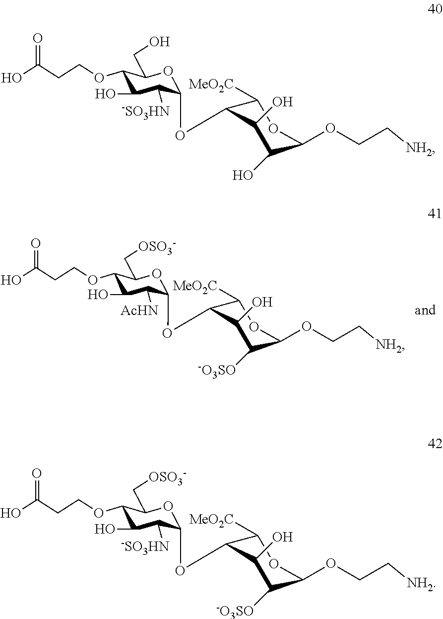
C1(OCCC(O)=O)C(O)C([AcHN])C(OC2C([MeO2C])OC(OCC[NH2])C([-O3SO])C2O)OC1C[OSO3-].C1(OCCC(O)=O)C(O)C([-SO3HN])C(OC2C([MeO2C])OC(OCC[NH2])C(O)C2O)OC1CO.C1(OCCC(O)=O)C(O)C([-SO3HN])C(OC2C([MeO2C])OC(OCC[NH2])C([-O3SO])C2O)OC1C[OSO3-]
